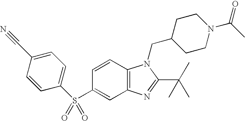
C12=C(C=CC(S(C3=CC=C(C#N)C=C3)(=O)=O)=C1)N(CC1CCN(C(=O)C)CC1)C(C(C)(C)C)=N2
